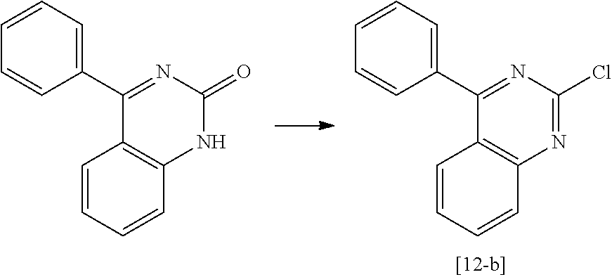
C1=CC=C(C2=NC(=O)NC3=C2C=CC=C3)C=C1.C1=CC=C(C2=NC(Cl)=NC3=C2C=CC=C3)C=C1
